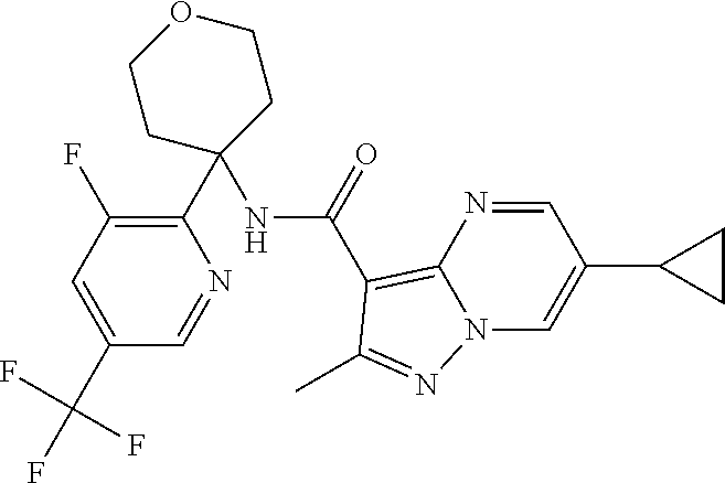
C1(C2=C(F)C=C(C(F)(F)F)C=N2)(NC(C2=C3N=CC(C4CC4)=CN3N=C2C)=O)CCOCC1
